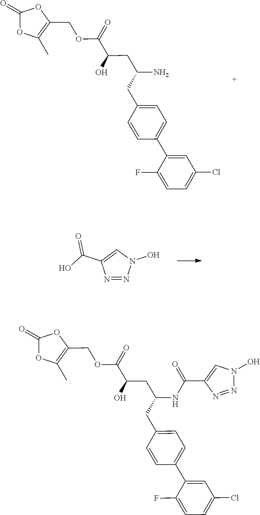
N1=NN(O)C=C1C(=O)O.O(C(C(CC(CC1=CC=C(C2=CC(Cl)=CC=C2F)C=C1)N)O)=O)CC1=C(C)OC(=O)O1.C1(C(=O)NC(CC(C(OCC2=C(C)OC(=O)O2)=O)O)CC2=CC=C(C3=CC(Cl)=CC=C3F)C=C2)=CN(O)N=N1
